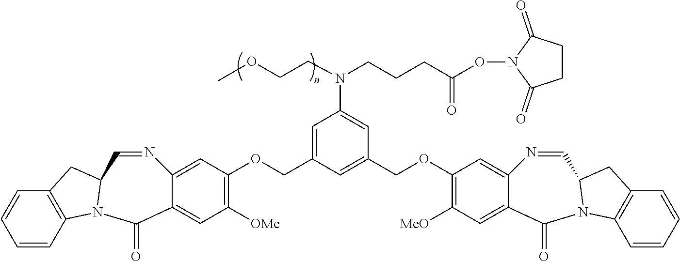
C1=C2C(=CC([OMe])=C1OCC1=CC(N(CCCC(ON3C(=O)CCC3=O)=O)CCOC)=CC(COC3=C([MeO])C=C4C(=C3)N=CC3N(C4=O)C4=C(C=CC=C4)C3)=C1)C(=O)N1C3=C(C=CC=C3)CC1C=N2
